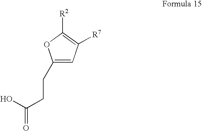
C1(CCC(=O)O)=CC([R7])=C([R2])O1
